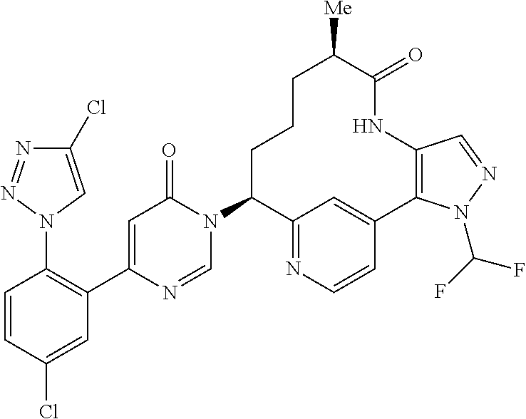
C12=C(C3=CC(=NC=C3)C(N3C(=O)C=C(C4=C(N5N=NC(Cl)=C5)C=CC(Cl)=C4)N=C3)CCCC([Me])C(=O)N1)N(C(F)F)N=C2
